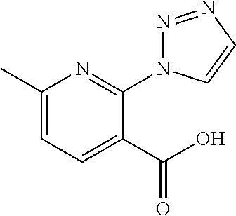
N1=NC=CN1C1=NC(C)=CC=C1C(O)=O
